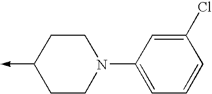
C1(->C)CCN(C2=CC=CC(Cl)=C2)CC1
